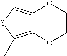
C12=CSC(C)=C1OCCO2
